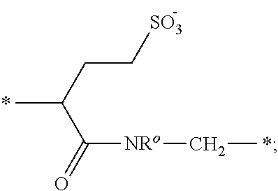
*.[NRo](CC)C(C(CC[SO3])C)=O.*
